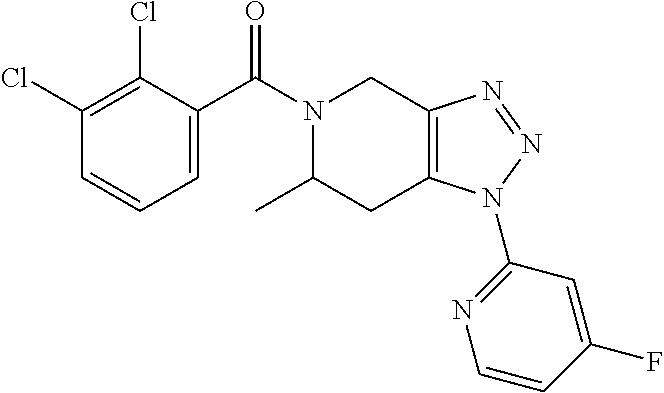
ClC1=C(Cl)C(C(N2C(C)CC3=C(C2)N=NN3C2=NC=CC(F)=C2)=O)=CC=C1
